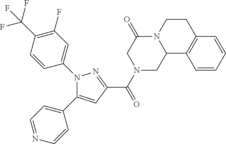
C1(C(N2CC3N(C(=O)C2)CCC2=C3C=CC=C2)=O)=NN(C2=CC(F)=C(C(F)(F)F)C=C2)C(C2=CC=NC=C2)=C1
